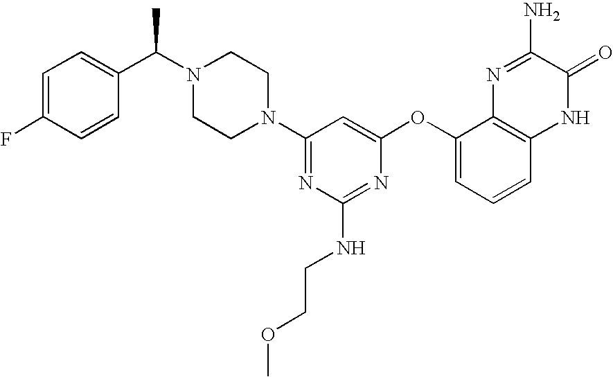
N1(C2=NC(NCCOC)=NC(OC3=CC=CC4=C3N=C(N)C(=O)N4)=C2)CCN(C(C2=CC=C(F)C=C2)C)CC1
